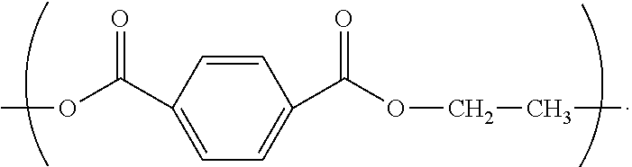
C1=C(C(OC)=O)C=CC(C(OCCC)=O)=C1
